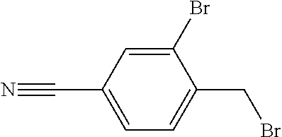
C1(Br)=CC(C#N)=CC=C1CBr
